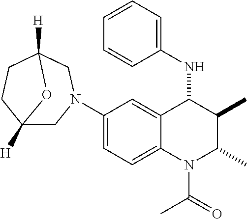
C1(N2CC3([H])CCC([H])(C2)O3)=CC=C2C(=C1)C(NC1=CC=CC=C1)C(C)C(C)N2C(C)=O
